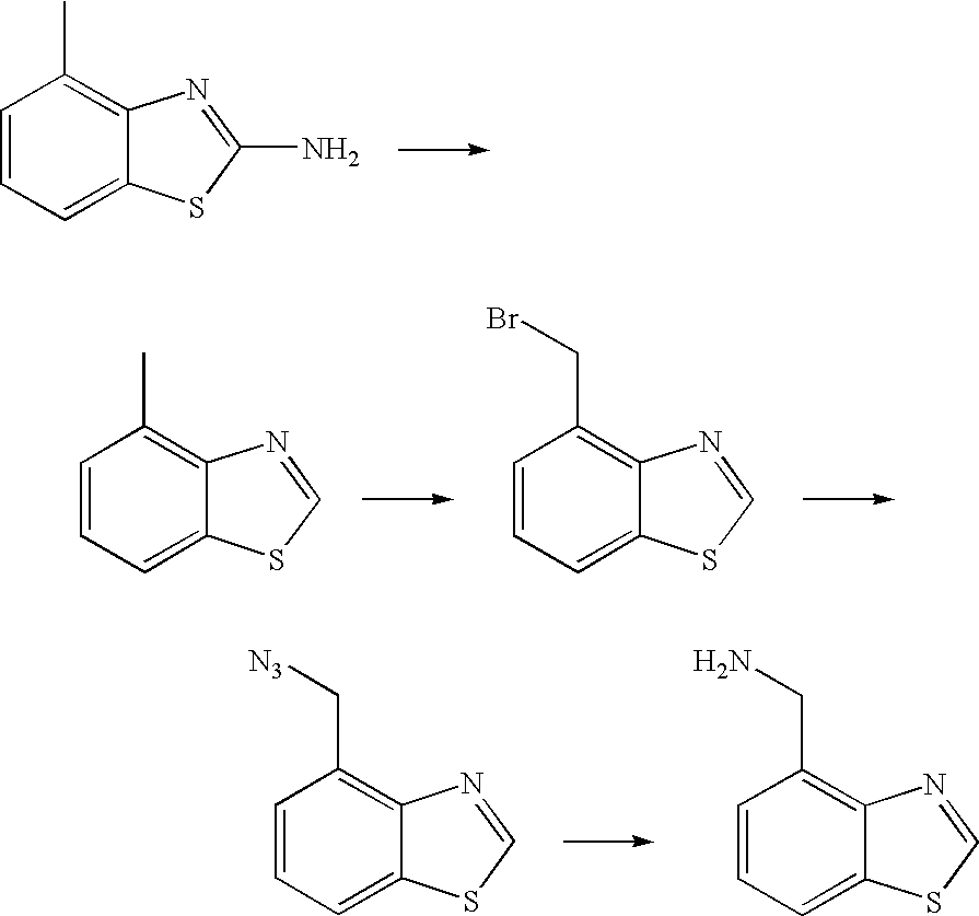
C1=CC=C2C(=C1C)N=C(N)S2.C1=CC=C2C(=C1C)N=CS2.C1=CC=C2C(=C1CBr)N=CS2.C1=CC=C2C(=C1C[N3])N=CS2.C1=CC=C2C(=C1CN)N=CS2
